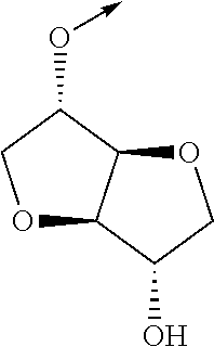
O1C2C(C(O->C)C1)OCC2O
